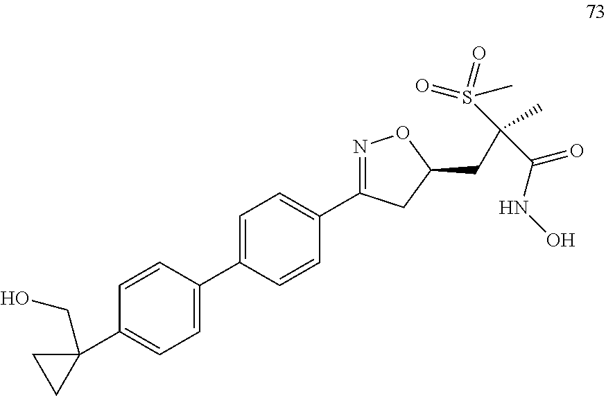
C1=C(C2=CC=C(C3=NOC(CC(S(=O)(C)=O)(C)C(NO)=O)C3)C=C2)C=CC(C2(CO)CC2)=C1
